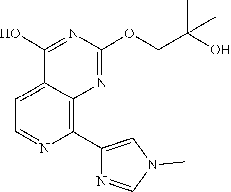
C1(O)=NC(OCC(O)(C)C)=NC2=C(C3=CN(C)C=N3)N=CC=C12
